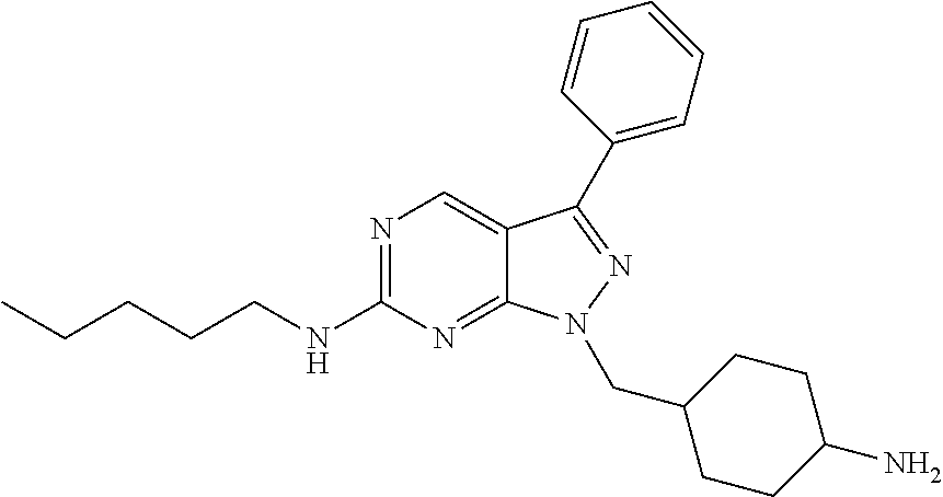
N1=C(NCCCCC)N=C2C(=C1)C(C1=CC=CC=C1)=NN2CC1CCC(N)CC1
